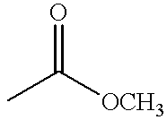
CC([OCH3])=O
